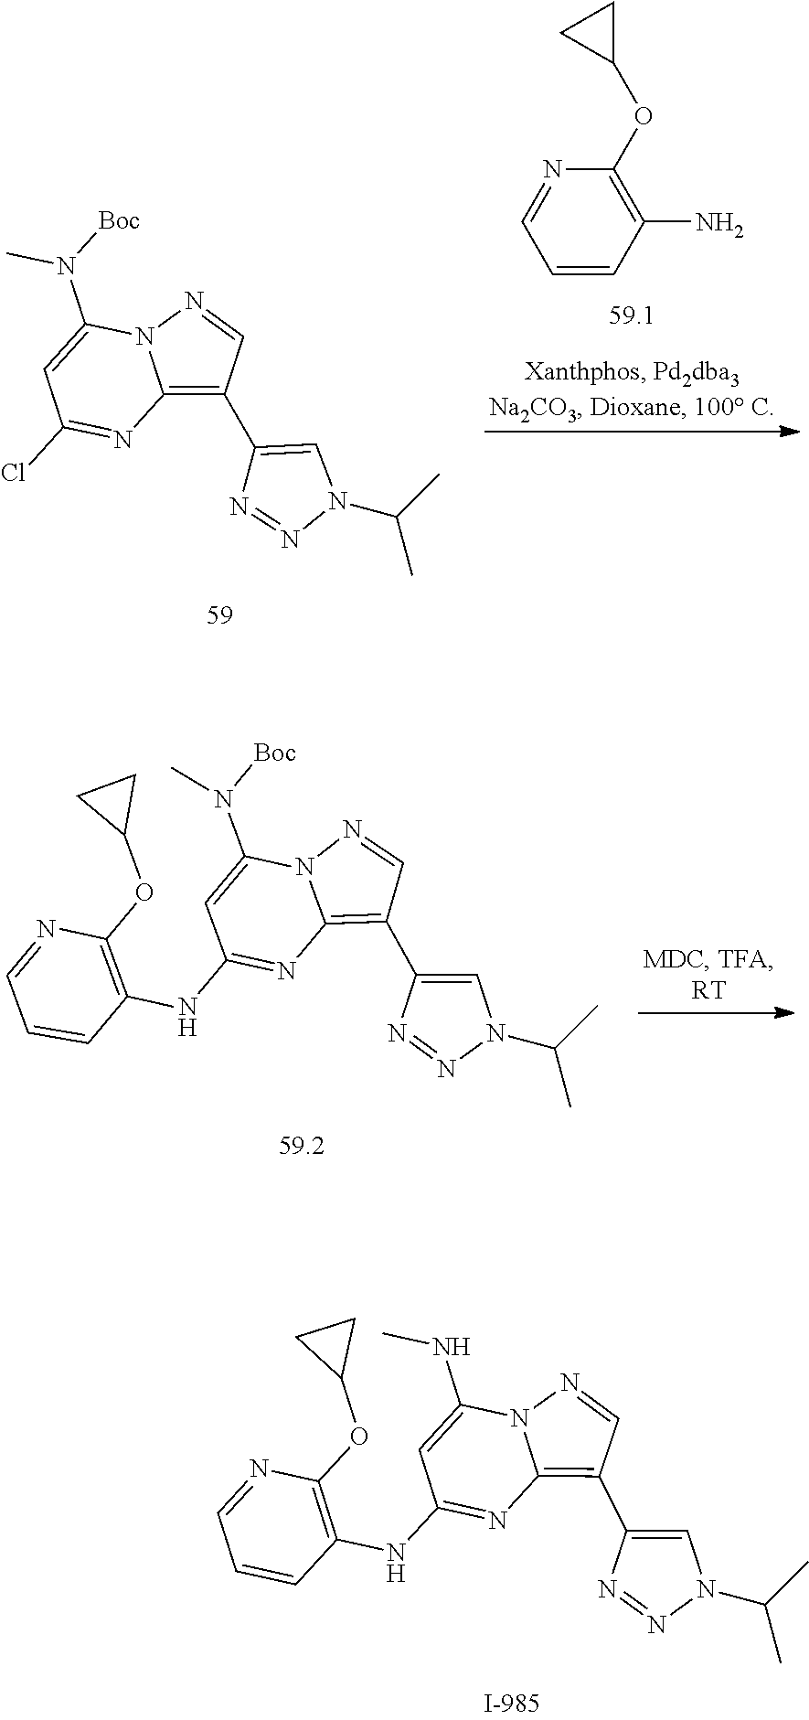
C1=CC(N)=C(OC2CC2)N=C1.C12=C(C3=CN(C(C)C)N=N3)C=NN1C(N(C)[Boc])=CC(Cl)=N2.C1(C2=CN(C(C)C)N=N2)=C2N(N=C1)C(NC)=CC(NC1=C(OC3CC3)N=CC=C1)=N2.C1=NN2C(=C1C1=CN(C(C)C)N=N1)N=C(NC1=C(OC3CC3)N=CC=C1)C=C2N(C)[Boc]
